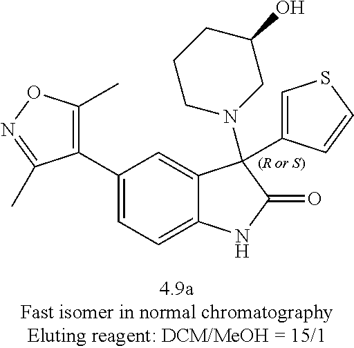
C1(C2=CC=C3C(=C2)C(N2CC(O)CCC2)(C2=CSC=C2)C(=O)N3)=C(C)ON=C1C
